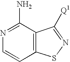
N1=C(N)C2=C(C=C1)SN=C2[Q1]
